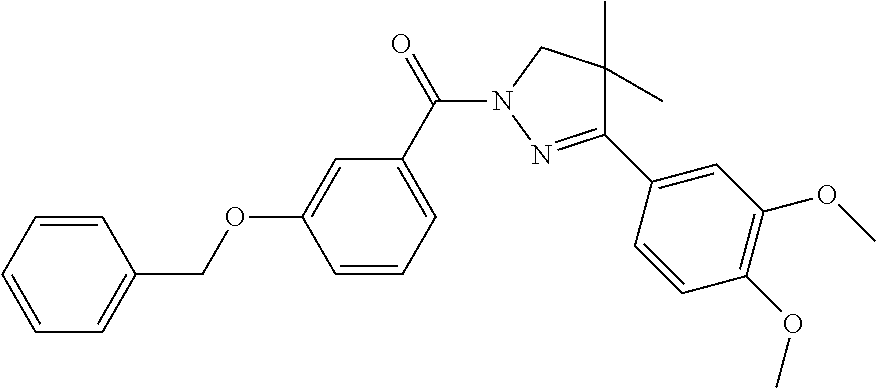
C1=CC=CC=C1COC1=CC(C(=O)N2N=C(C3=CC(OC)=C(OC)C=C3)C(C)(C)C2)=CC=C1
